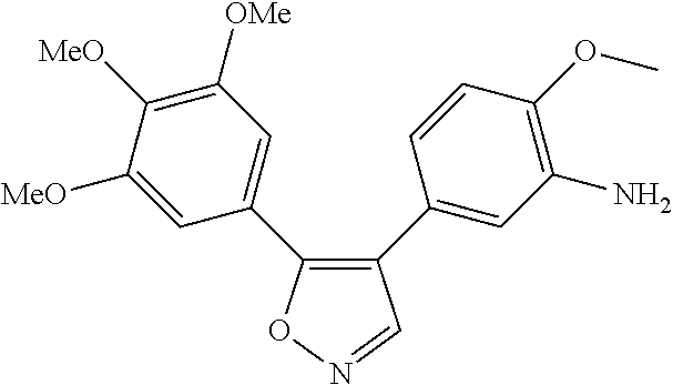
C1(C2=CC(N)=C(OC)C=C2)=C(C2=CC([OMe])=C([MeO])C([MeO])=C2)ON=C1
